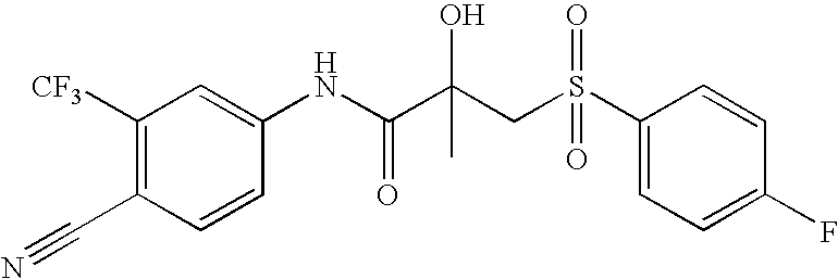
C1([CF3])=C(C#N)C=CC(NC(C(CS(C2=CC=C(F)C=C2)(=O)=O)(O)C)=O)=C1
